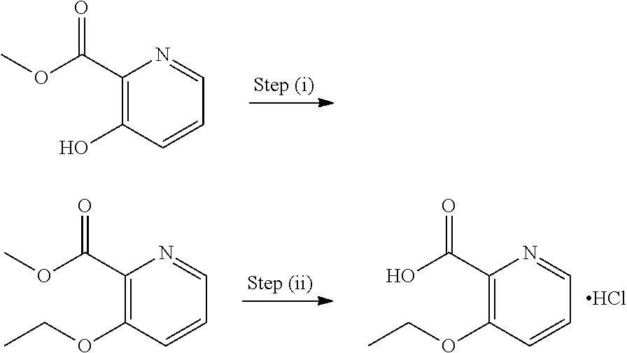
C1(C(OC)=O)=C(O)C=CC=N1.C1(C(O)=O)=C(OCC)C=CC=N1.Cl.C1(C(OC)=O)=C(OCC)C=CC=N1
